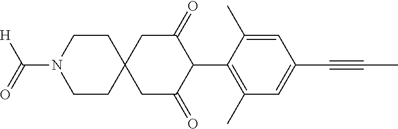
C1CN(C(=O)[H])CCC12CC(=O)C(C1=C(C)C=C(C#CC)C=C1C)C(=O)C2
